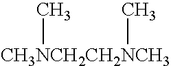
[CH3NCH2CH2NCH3](C)C
